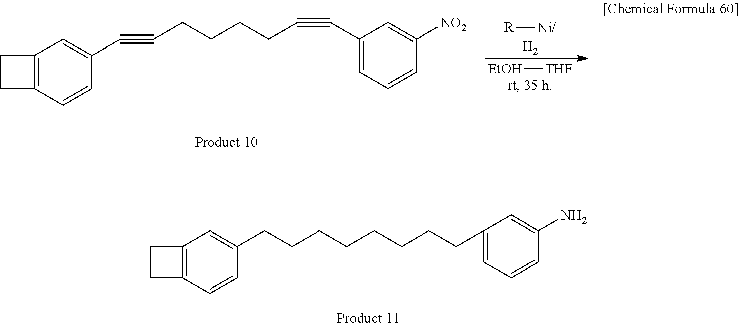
C12=C(C=CC(CCCCCCCCC3=CC=CC(N)=C3)=C1)CC2.C(#CCCCCC#CC1=CC=CC([NO2])=C1)C1=CC2=C(C=C1)CC2.[R][Ni/].[H2].[EtOH][THF]
